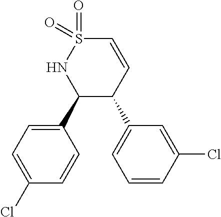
C1(C2=CC=C(Cl)C=C2)C(C2=CC=CC(Cl)=C2)C=CS(=O)(=O)N1
